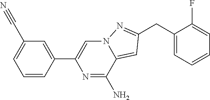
C1=C(C2=CN3C(=CC(CC4=CC=CC=C4F)=N3)C(N)=N2)C=CC=C1C#N
